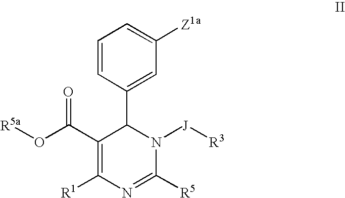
C1(C(O[R5a])=O)=C([R1])N=C([R5])N([J][R3])C1C1=CC([Z1a])=CC=C1
